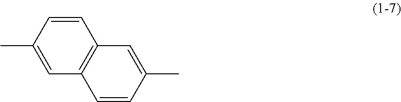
C1(C)=CC2=C(C=C1)C=C(C)C=C2
